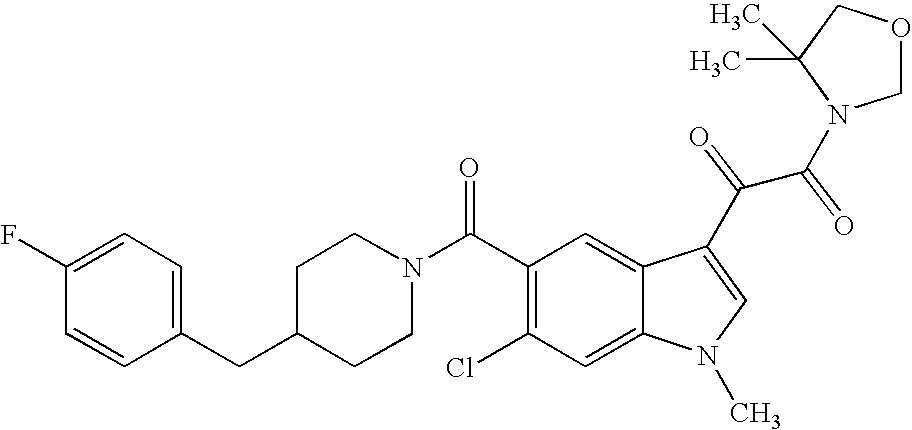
C1(F)=CC=C(CC2CCN(C(C3=C(Cl)C=C4C(=C3)C(C(C(=O)N3COCC3(C)C)=O)=CN4C)=O)CC2)C=C1
